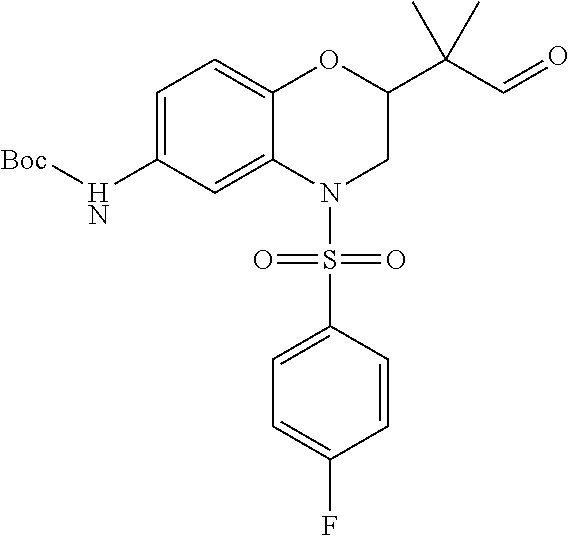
C1=C(N[Boc])C=C2C(=C1)OC(C(C=O)(C)C)CN2S(C1=CC=C(F)C=C1)(=O)=O
